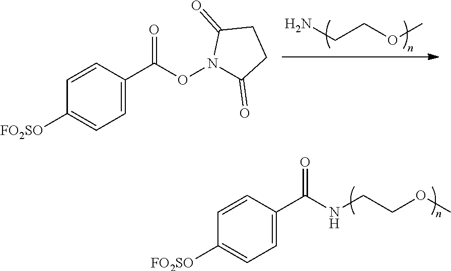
C1=CC(C(ON2C(=O)CCC2=O)=O)=CC=C1[FO2SO].NCCOC.C1=CC(C(NCCOC)=O)=CC=C1[FO2SO]
